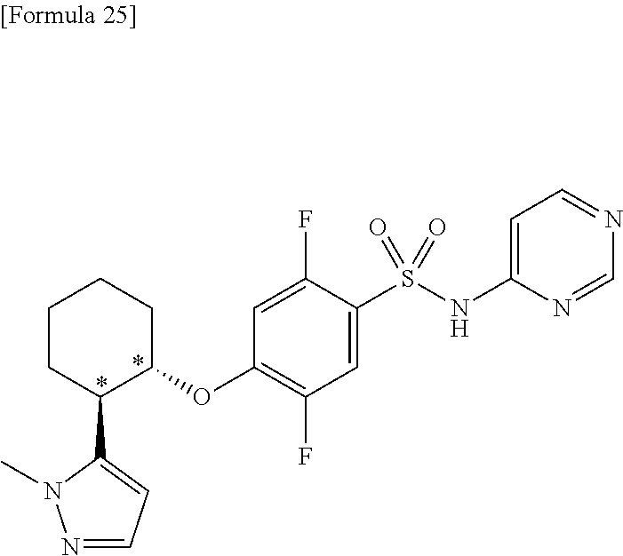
C1C(OC2=C(F)C=C(S(NC3=CC=NC=N3)(=O)=O)C(F)=C2)C(C2=CC=NN2C)CCC1
